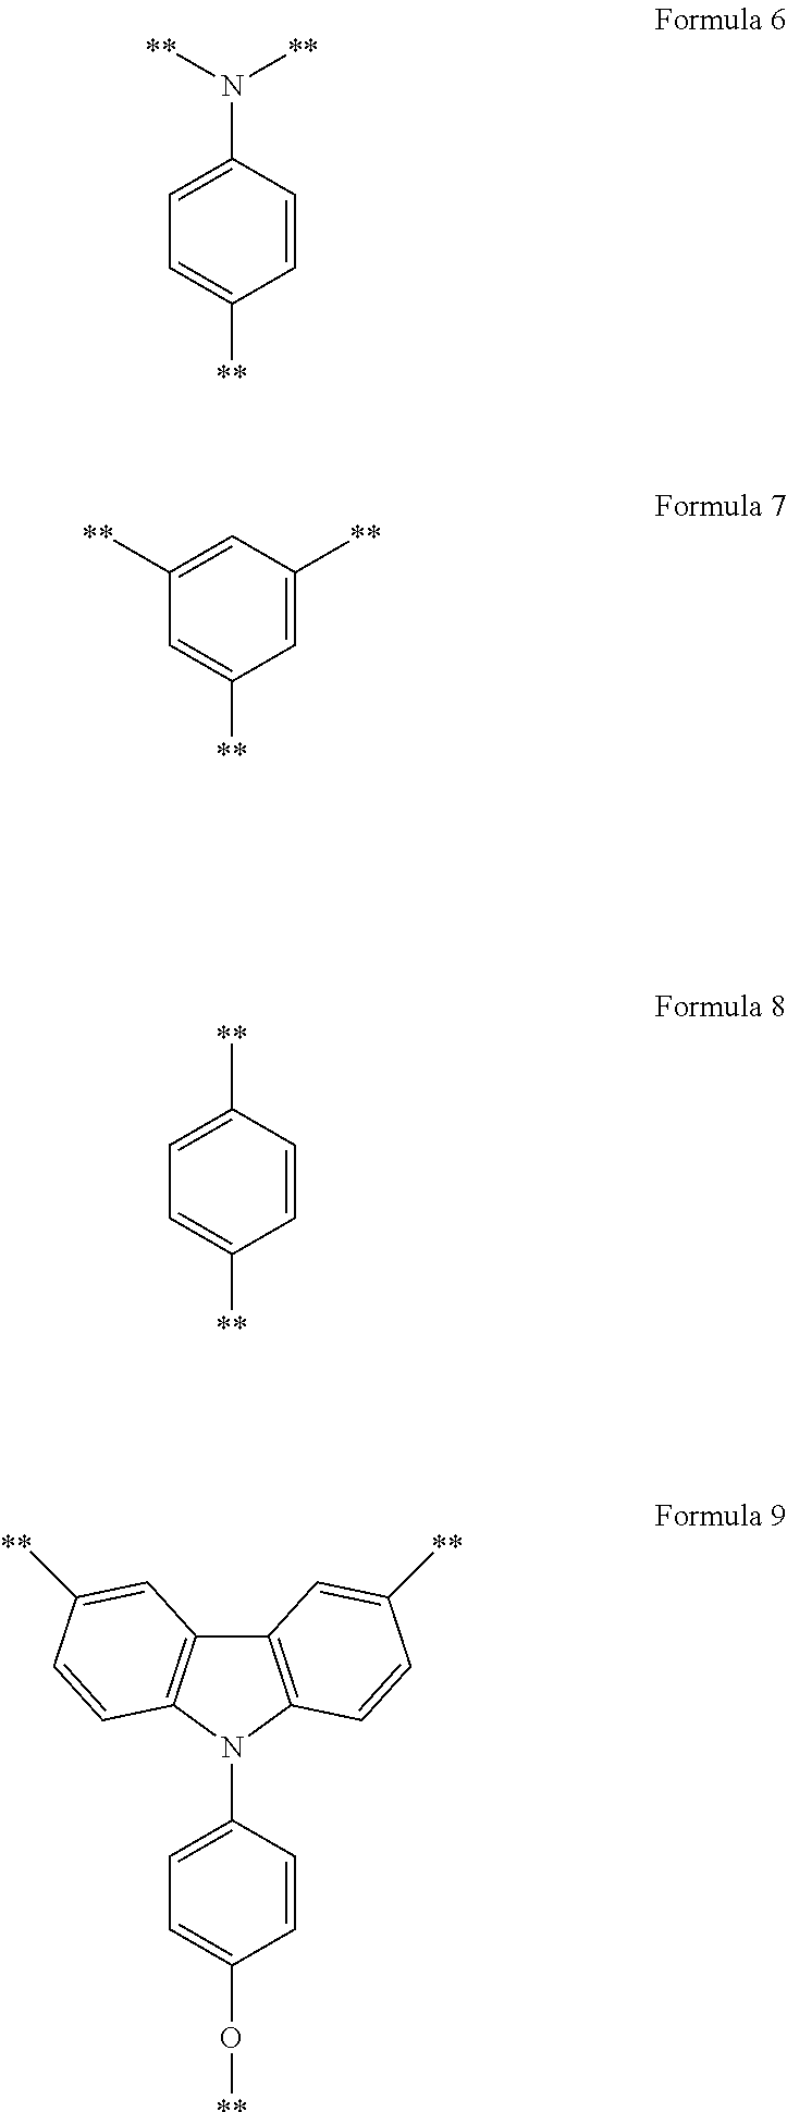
C1=CC(N([**])[**])=CC=C1[**].C1=C([**])C=C([**])C=C1[**].C1=CC([**])=CC=C1[**].C12=C(N(C3=CC=C(O[**])C=C3)C3=C1C=C([**])C=C3)C=CC([**])=C2
